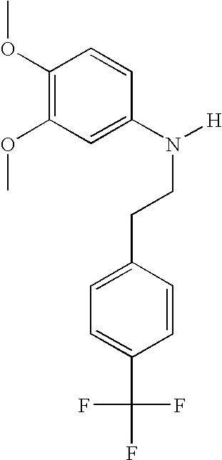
C1(N(CCC2=CC=C(C(F)(F)F)C=C2)[H])=CC(OC)=C(OC)C=C1
